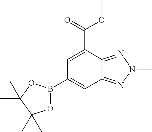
C12=NN(C)N=C1C=C(B1OC(C)(C)C(C)(C)O1)C=C2C(=O)OC
